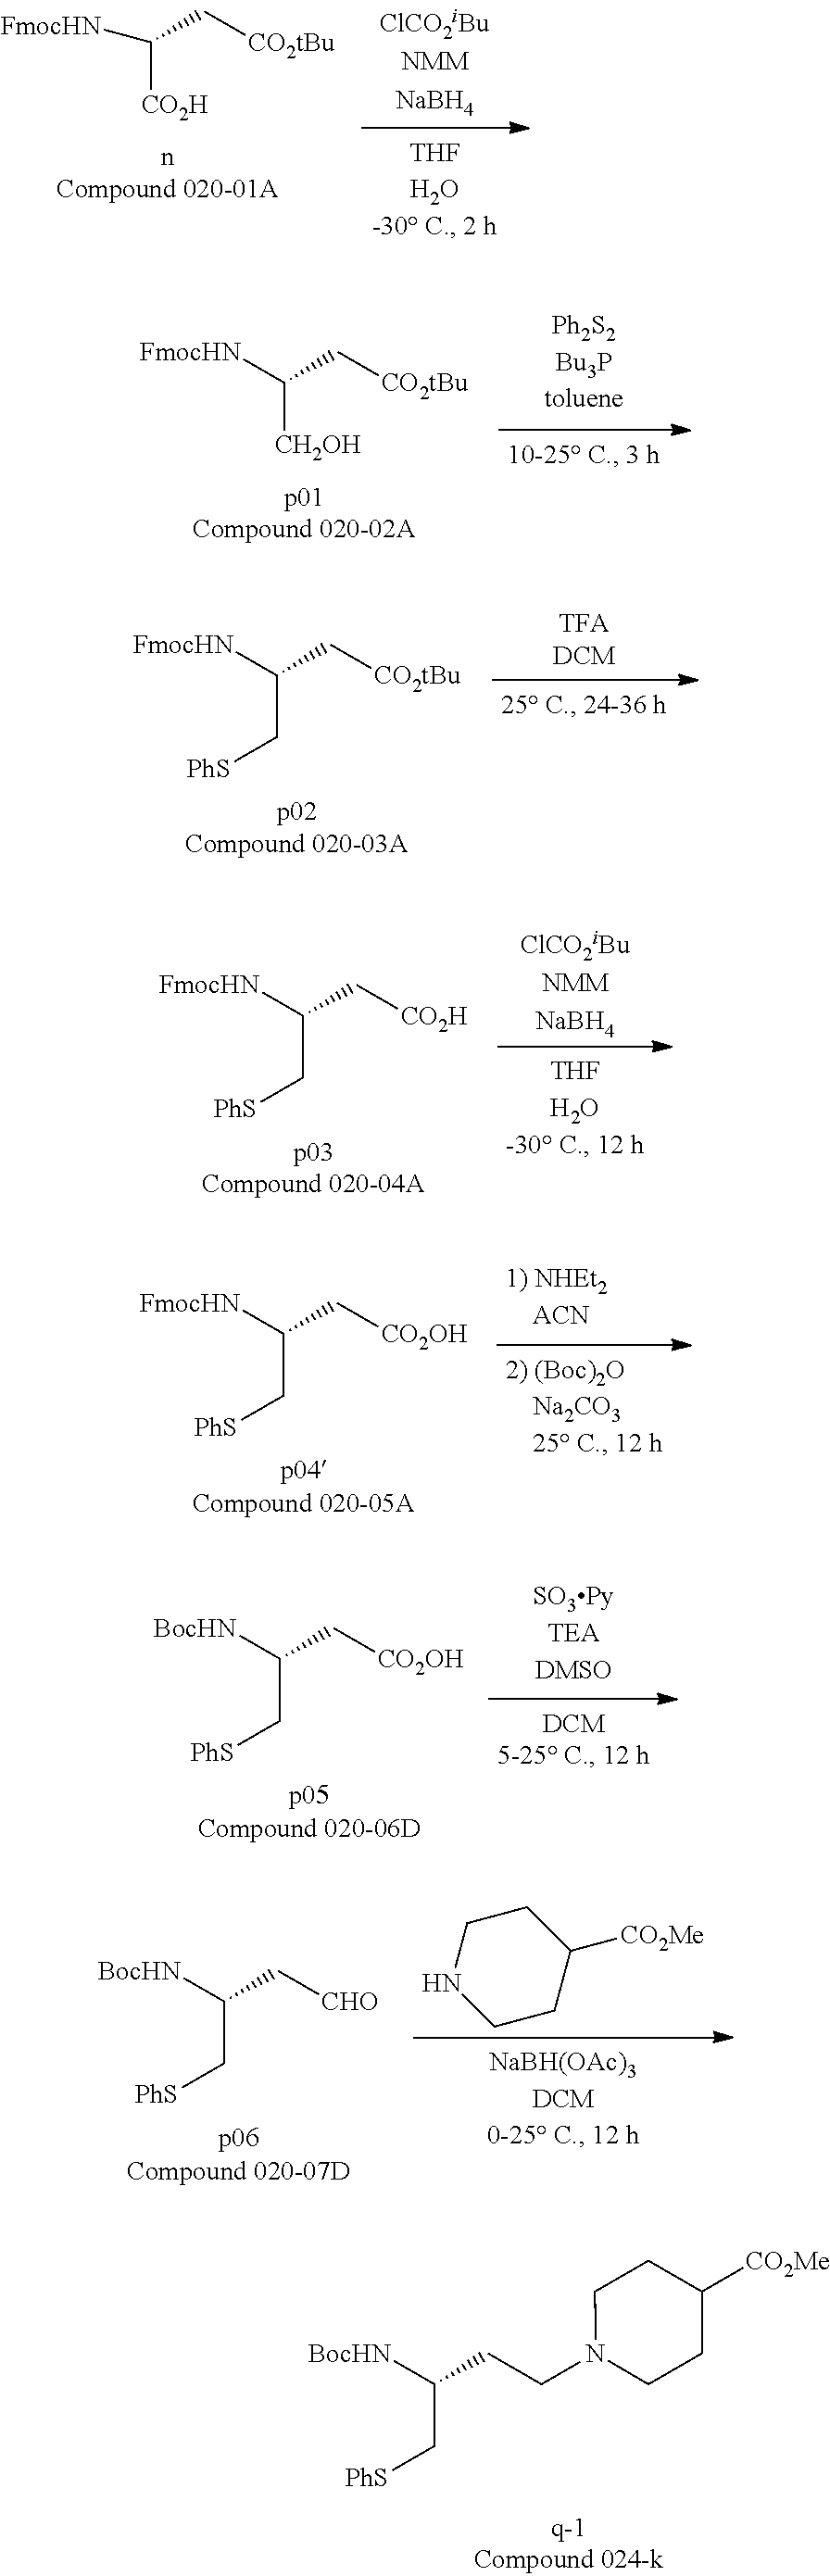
C([CO2H])([FmocHN])C[CO2tBu].C([CH2OH])([FmocHN])C[CO2tBu].C(C[PhS])([FmocHN])C[CO2tBu].C(C[PhS])([FmocHN])C[CO2H].C(C[PhS])([FmocHN])C[CO2OH].C(C[PhS])([BocHN])C[CO2OH].C(C[PhS])([BocHN])C[CHO].C1CNCCC1[CO2Me].C(C[PhS])([BocHN])CCN1CCC([CO2Me])CC1
